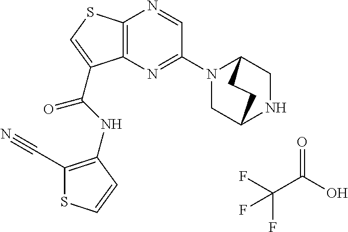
C(C(O)=O)(F)(F)F.C12=C(N=C(N3CC4NCC3CC4)C=N1)C(C(=O)NC1=C(C#N)SC=C1)=CS2
